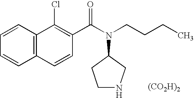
C12=C(C=CC(C(N(CCCC)C3CCNC3)=O)=C1Cl)C=CC=C2.[(CO2H)2]
